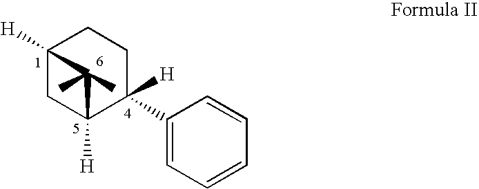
C12([H])CC([H])(C(C3=CC=CC=C3)([H])CC1)C2(C)C
